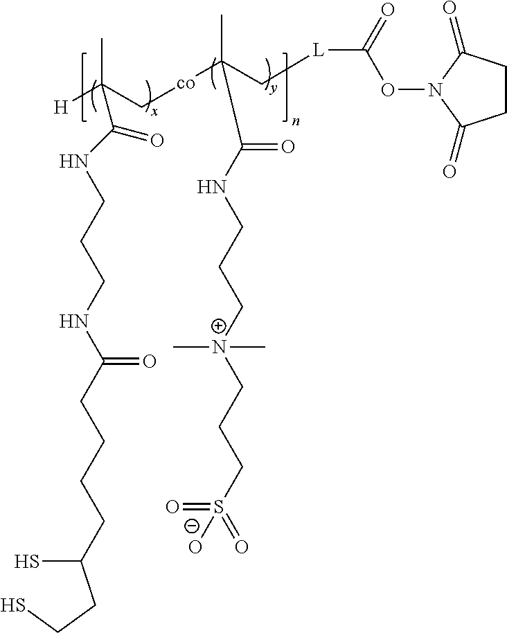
CC(C[co]C(C)(C[L]C(ON1C(=O)CCC1=O)=O)C(NCCC[N+](CCCS(=O)(=O)[O-])(C)C)=O)([H])C(NCCCNC(CCCCC(S)CCS)=O)=O
